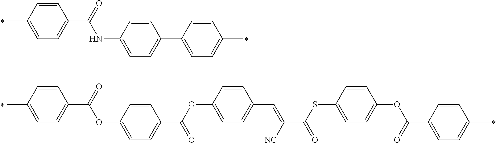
CC1=CC=C(C(=O)NC2=CC=C(C3=CC=C(C)C=C3)C=C2)C=C1.CC1=CC=C(C(=O)OC2=CC=C(C(OC3=CC=C(C=C([NC])C(SC4=CC=C(OC(C5=CC=C(C)C=C5)=O)C=C4)=O)C=C3)=O)C=C2)C=C1
